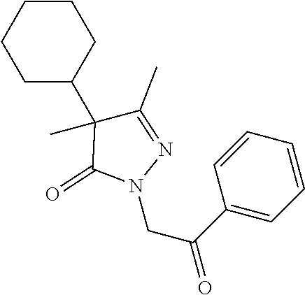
C1C(C2(C)C(C)=NN(CC(C3=CC=CC=C3)=O)C2=O)CCCC1
